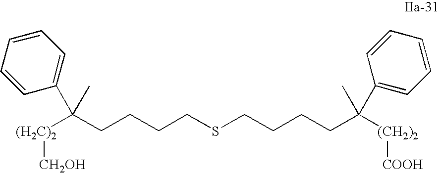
C(CCCSCCCCC([(CH2)2][COOH])(C)C1=CC=CC=C1)C([(CH2)2][CH2OH])(C1=CC=CC=C1)C
